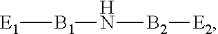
[E1][B1]N[B2][E2]
